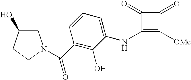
C1C(O)CCN1C(C1=C(O)C(NC2=C([OMe])C(=O)C2=O)=CC=C1)=O
